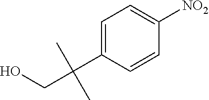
C1=C(C(CO)(C)C)C=CC([NO2])=C1
